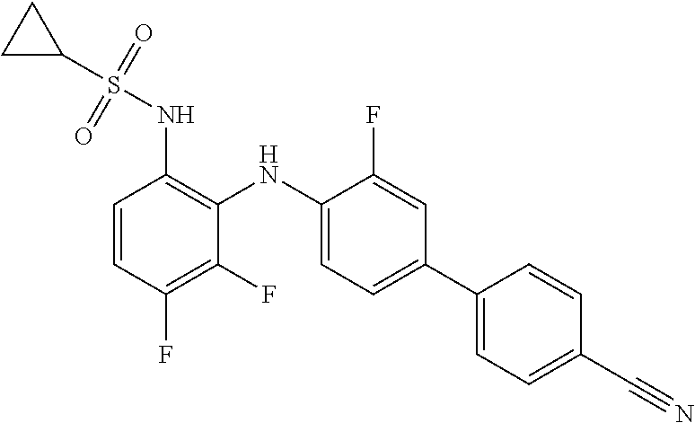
C1=CC(F)=C(F)C(NC2=CC=C(C3=CC=C(C#N)C=C3)C=C2F)=C1NS(C1CC1)(=O)=O
